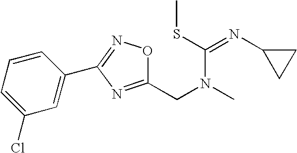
C1(CN(C)C(SC)=NC2CC2)=NC(C2=CC(Cl)=CC=C2)=NO1
